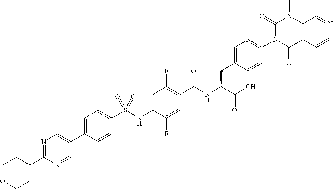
C1=C(C2=CN=C(C3CCOCC3)N=C2)C=CC(S(NC2=CC(F)=C(C(NC(C(O)=O)CC3=CN=C(N4C(=O)C5=C(N(C)C4=O)C=NC=C5)C=C3)=O)C=C2F)(=O)=O)=C1
